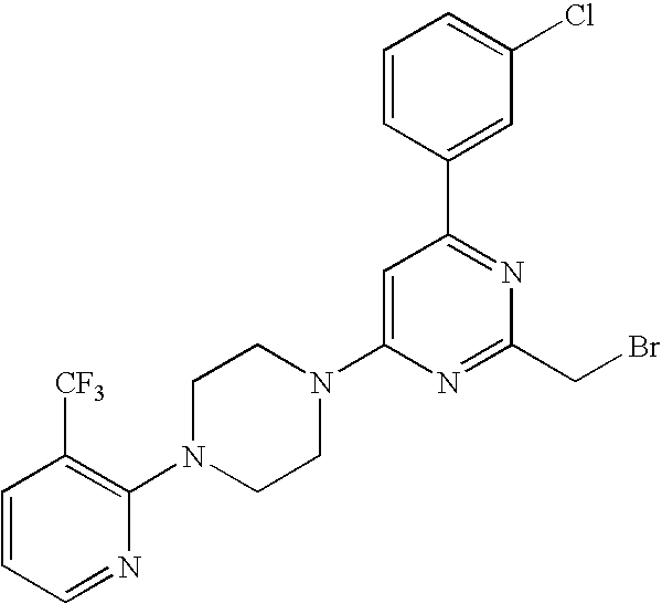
C1=C(N2CCN(C3=C([CF3])C=CC=N3)CC2)N=C(CBr)N=C1C1=CC(Cl)=CC=C1
